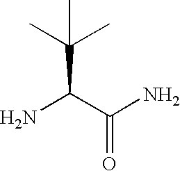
NC(C(N)=O)C(C)(C)C
